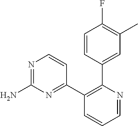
C1=CC(C2=C(C3=NC(N)=NC=C3)C=CC=N2)=CC(C)=C1F
